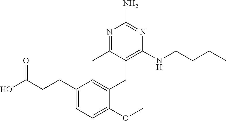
C1=C(CC2=C(NCCCC)N=C(N)N=C2C)C(OC)=CC=C1CCC(O)=O
